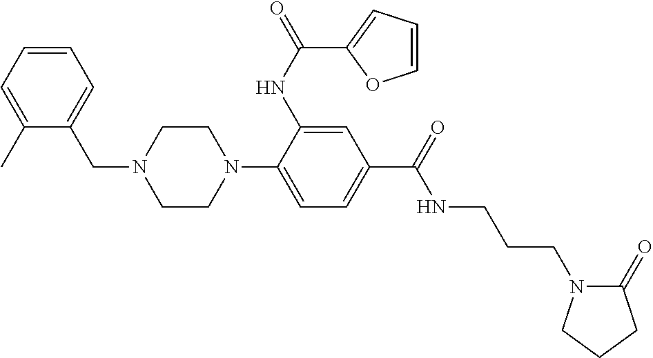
C(C1=CC=CC=C1C)N1CCN(C2=CC=C(C(NCCCN3C(=O)CCC3)=O)C=C2NC(=O)C2=CC=CO2)CC1
